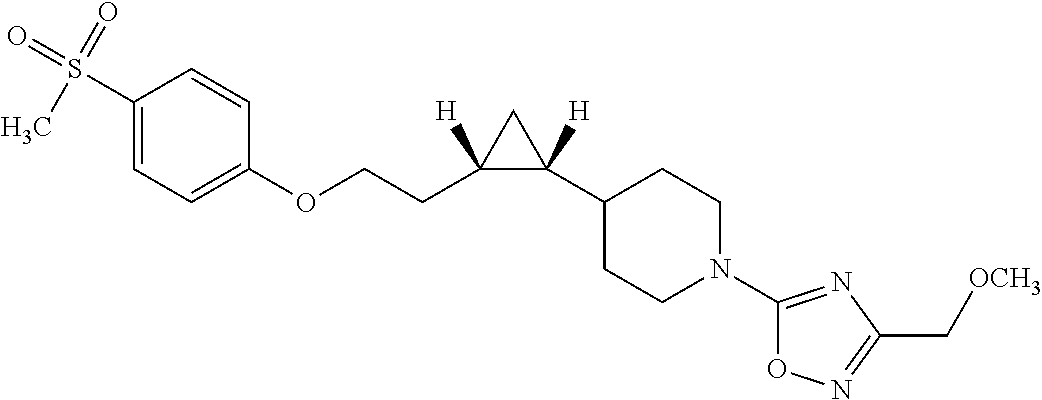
C1(S(=O)(=O)C)=CC=C(OCCC2([H])C([H])(C3CCN(C4=NC(C[OCH3])=NO4)CC3)C2)C=C1
